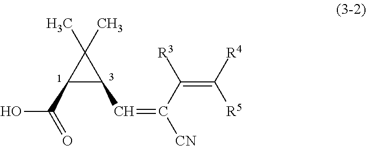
OC(=O)C1C(C)(C)C1C=C([CN])C([R3])=C([R4])[R5]
